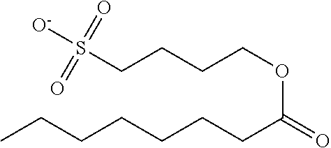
C(COC(CCCCCCC)=O)CCS([O-])(=O)=O
